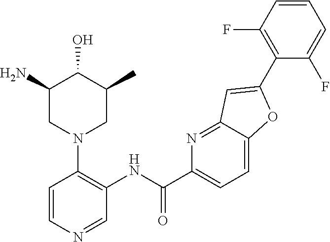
C1(N)CN(C2=C(NC(C3=CC=C4C(=N3)C=C(C3=C(F)C=CC=C3F)O4)=O)C=NC=C2)CC(C)C1O
